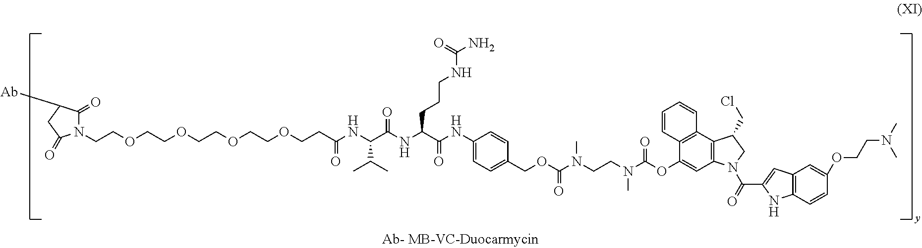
C1(=O)N(CCOCCOCCOCCOCCC(NC(C(NC(C(=O)NC2=CC=C(COC(N(CCN(C(OC3=CC4=C(C5=C3C=CC=C5)C(CCl)CN4C(C3=CC4=C(N3)C=CC(OCCN(C)C)=C4)=O)=O)C)C)=O)C=C2)CCCNC(N)=O)=O)C(C)C)=O)C(=O)CC1[Ab]
